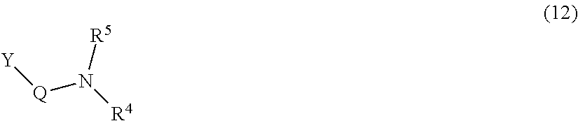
[R5]N([R4])[Q][Y]
